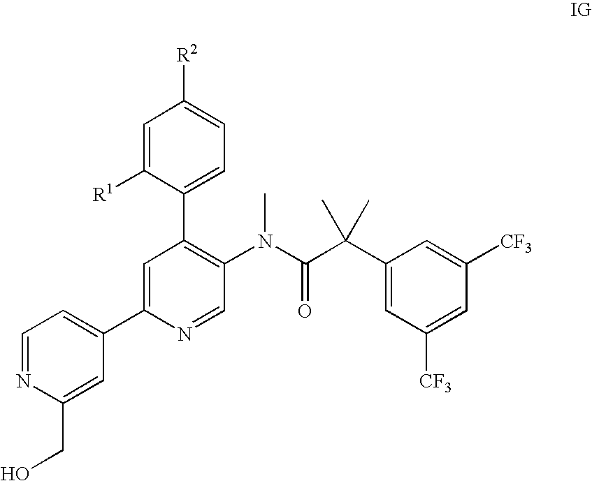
[R2]C1=CC=C(C2=C(N(C(C(C3=CC([CF3])=CC([CF3])=C3)(C)C)=O)C)C=NC(C3=CC=NC(CO)=C3)=C2)C([R1])=C1
